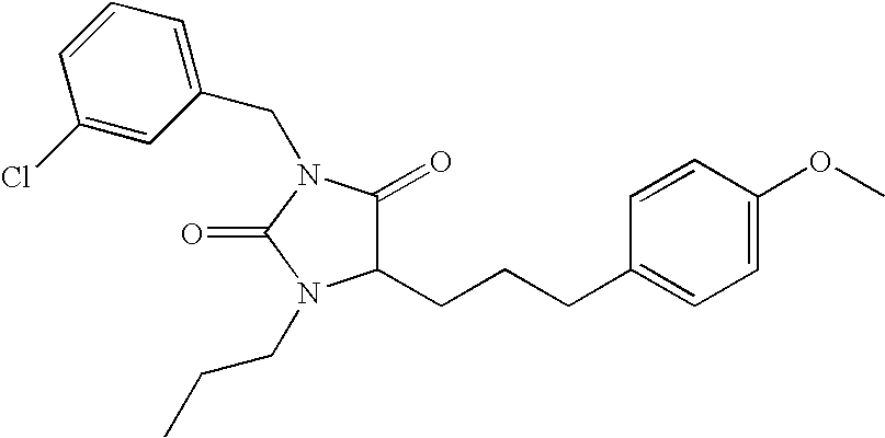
C1(=O)C(CCCC2=CC=C(OC)C=C2)N(CCC)C(=O)N1CC1=CC=CC(Cl)=C1
